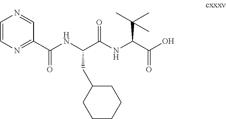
N(C(C(NC(C(O)=O)C(C)(C)C)=O)CC1CCCCC1)C(C1=NC=CN=C1)=O
